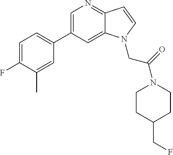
C1=C(C2=CC=C(F)C(C)=C2)C=C2C(=N1)C=CN2CC(=O)N1CCC(CF)CC1
